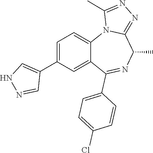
C12=CC(C3=CNN=C3)=CC=C1N1C(=NN=C1C)C(C)N=C2C1=CC=C(Cl)C=C1
